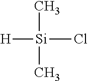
[H][Si](Cl)(C)C
